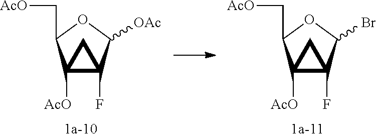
C12([AcO])C(F)(C(Br)OC1C[AcO])C2.C12([AcO])C(F)(C([OAc])OC1C[AcO])C2
